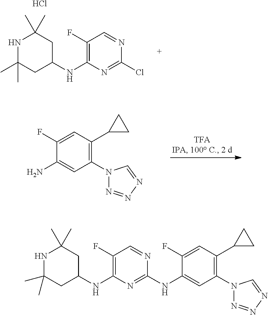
C1(F)=CC(C2CC2)=C(N2N=NN=C2)C=C1N.C1(F)=C(NC2CC(C)(C)NC(C)(C)C2)N=C(Cl)N=C1.Cl.C1(F)=C(NC2CC(C)(C)NC(C)(C)C2)N=C(NC2=CC(N3N=NN=C3)=C(C3CC3)C=C2F)N=C1
